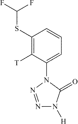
C1(SC(F)F)=C([T])C(N2N=NN([H])C2=O)=CC=C1
